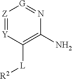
[Z]1=[Y]C([L][R2])=C(N)N=[G]1
